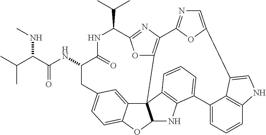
CC(C(C(=O)NC1CC2=CC=C3C(=C2)C24C(O3)NC3=C2C=CC=C3C2=CC=CC3=C2C(=CN3)C2=CN=C(C3=C4OC(=N3)C(C(C)C)NC1=O)O2)NC)C
